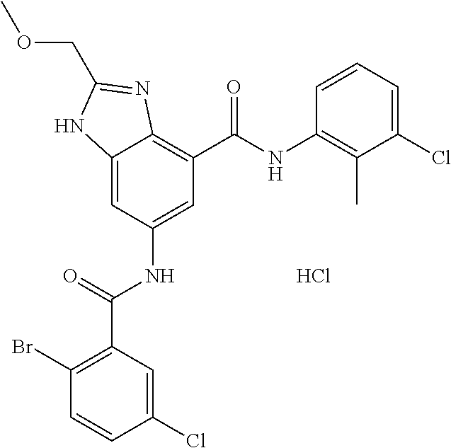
C12=CC(NC(C3=C(Br)C=CC(Cl)=C3)=O)=CC(C(NC3=C(C)C(Cl)=CC=C3)=O)=C1N=C(COC)N2.Cl
